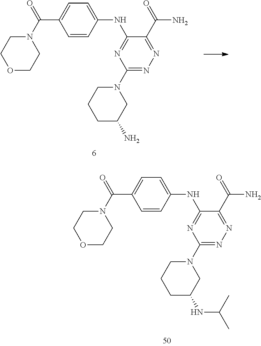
C1=CC(NC2=NC(N3CCCC(N)C3)=NN=C2C(=O)N)=CC=C1C(N1CCOCC1)=O.C1=CC(NC2=NC(N3CCCC(NC(C)C)C3)=NN=C2C(=O)N)=CC=C1C(N1CCOCC1)=O
